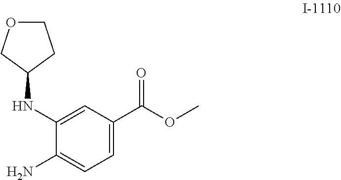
O1CCC(NC2=CC(C(=O)OC)=CC=C2N)C1
